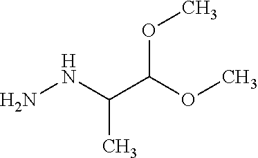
NNC(C(OC)OC)C
